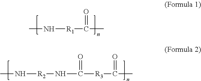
CN[R1]C(C)=O.CN[R2]NC([R3]C(C)=O)=O
